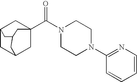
C12CC3CC(C(N4CCN(C5=NC=CC=C5)CC4)=O)(C1)CC(C2)C3
